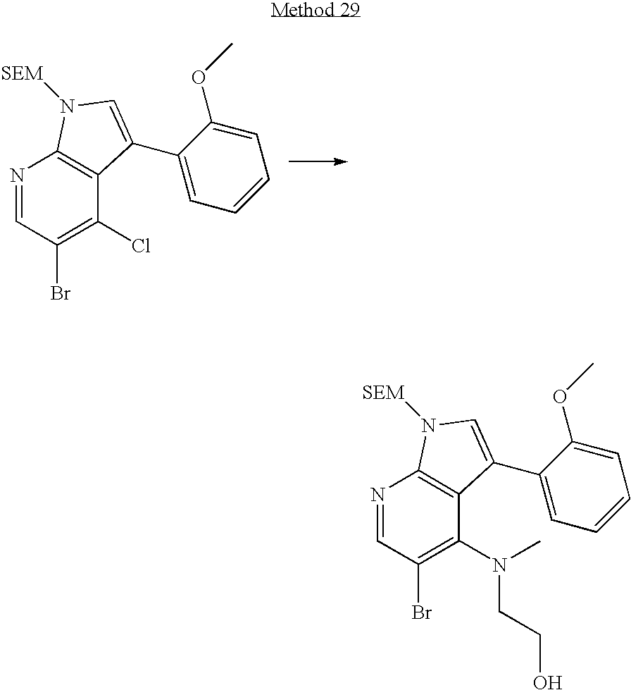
N1=CC(Br)=C(Cl)C2=C1N([SEM])C=C2C1=CC=CC=C1OC.N1=CC(Br)=C(N(C)CCO)C2=C1N([SEM])C=C2C1=CC=CC=C1OC
